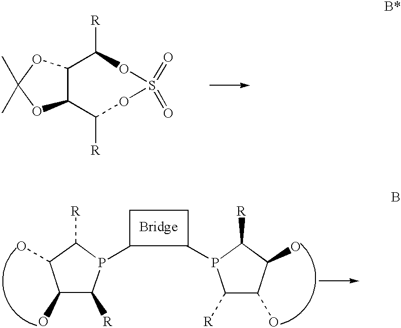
C12C(C([R])OS(=O)(=O)OC1[R])OC(C)(C)O2.C1(O)C(O)C([R])P(C)C1[R].C1([R])C(O)C(O)C([R])P1C
